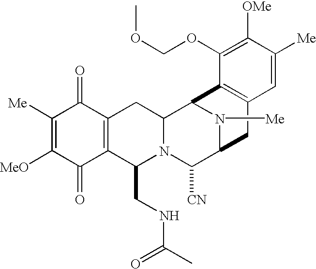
C1([Me])=C([MeO])C(=O)C2=C(C1=O)CC1N(C2CNC(=O)C)C([CN])C2N([Me])C1C1=C(C2)C=C([Me])C([OMe])=C1OCOC
